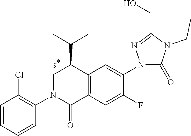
N1(CC)C(=O)N(C2=CC3=C(C(=O)N(C4=C(Cl)C=CC=C4)CC3C(C)C)C=C2F)N=C1CO
